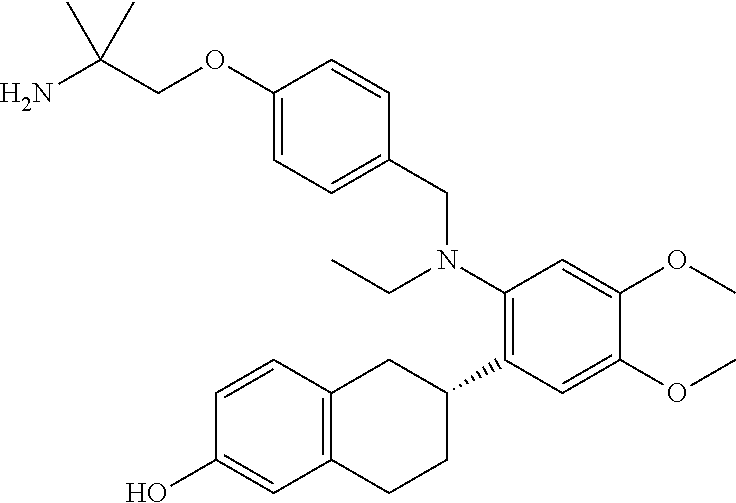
C1(OCC(N)(C)C)=CC=C(CN(C2=C(C3CC4=C(CC3)C=C(O)C=C4)C=C(OC)C(OC)=C2)CC)C=C1
